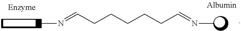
CN=CCCCCCC=NC
